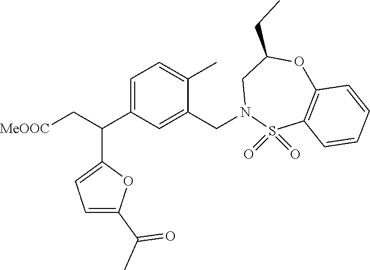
C1=C(C(C2=CC=C(C(C)=O)O2)C[MeOOC])C=C(CN2S(=O)(=O)C3=C(OC(CC)C2)C=CC=C3)C(C)=C1
